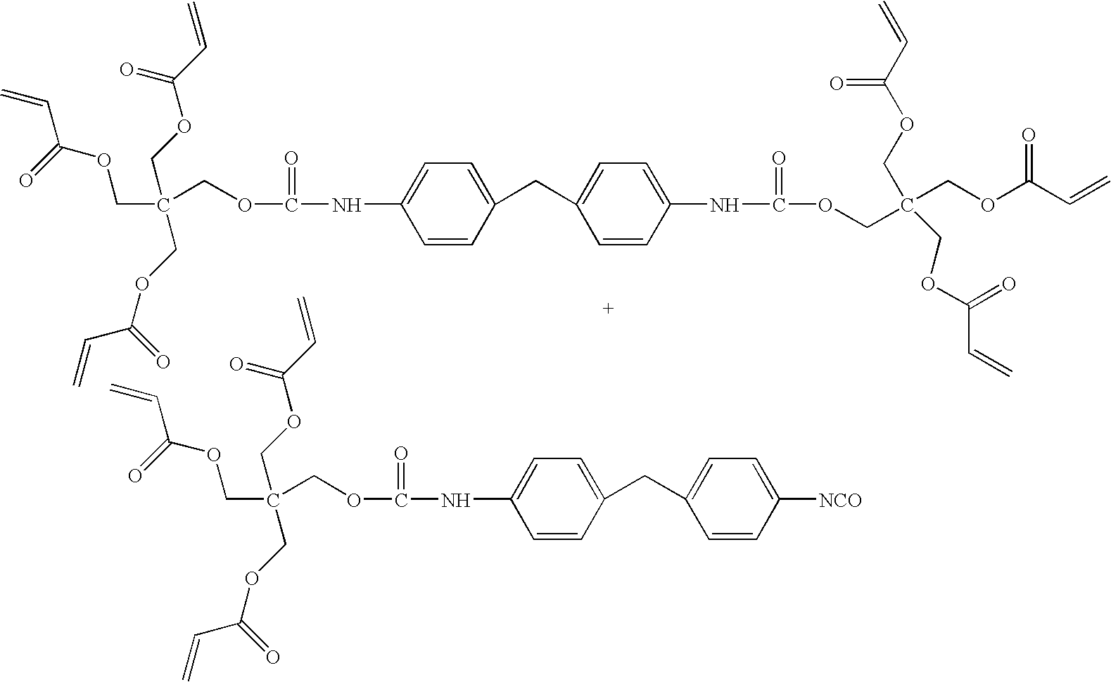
C=CC(OCC(COC(C=C)=O)(COC(C=C)=O)COC(=O)NC1=CC=C(CC2=CC=C(NC(=O)OCC(COC(=O)C=C)(COC(=O)C=C)COC(C=C)=O)C=C2)C=C1)=O.C=CC(=O)OCC(COC(=O)NC1=CC=C(CC2=CC=C([NCO])C=C2)C=C1)(COC(=O)C=C)COC(=O)C=C
